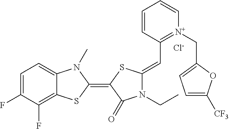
[Cl-].C1=C(F)C(F)=C2C(=C1)N(C)C(=C1SC(=CC3=[N+](CC4=CC=C([CF3])O4)C=CC=C3)N(CC)C1=O)S2
